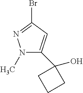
N1(C)C(C2(O)CCC2)=CC(Br)=N1
